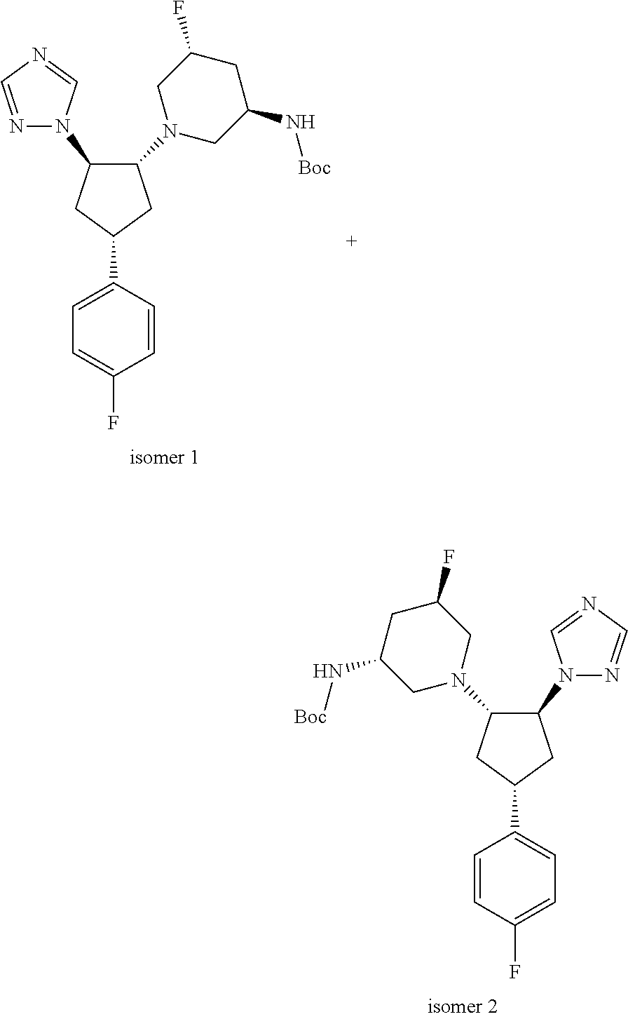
C1=C(F)C=CC(C2CC(N3N=CN=C3)C(N3CC(N[Boc])CC(F)C3)C2)=C1.C1=C(F)C=CC(C2CC(N3N=CN=C3)C(N3CC(N[Boc])CC(F)C3)C2)=C1
